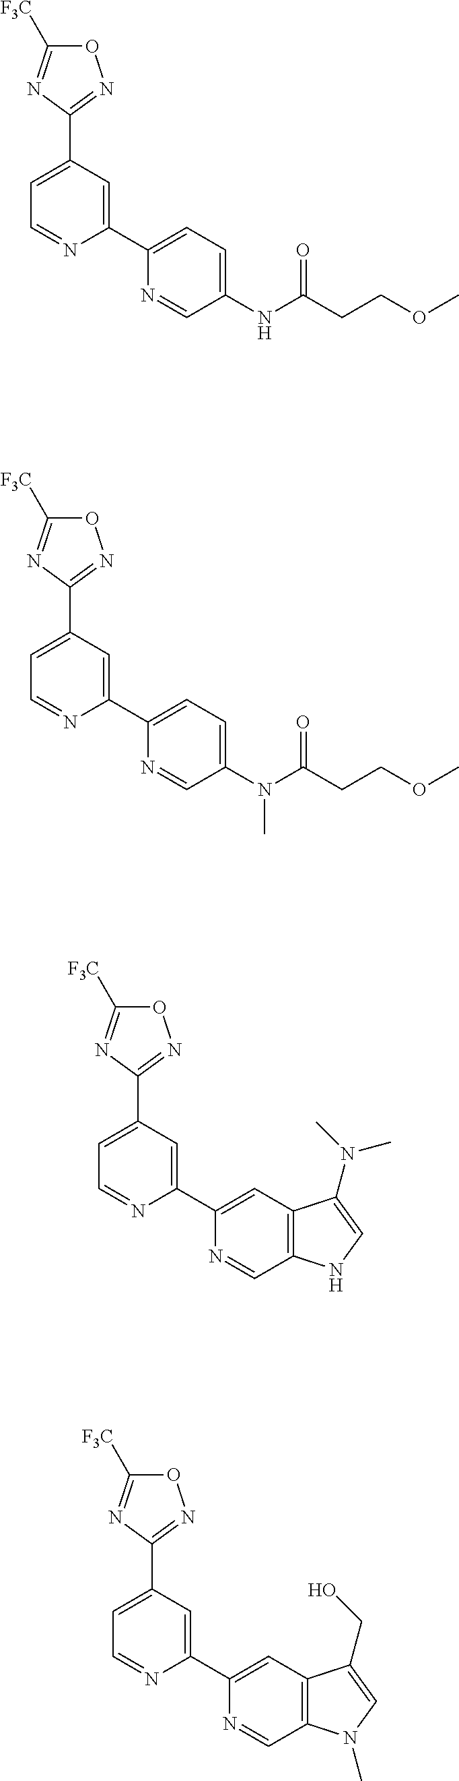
N1=CC(NC(CCOC)=O)=CC=C1C1=CC(C2=NOC([F3C])=N2)=CC=N1.N1=CC2=C(C=C1C1=CC(C3=NOC([F3C])=N3)=CC=N1)C(N(C)C)=CN2.N1=CC(N(C(CCOC)=O)C)=CC=C1C1=CC(C2=NOC([F3C])=N2)=CC=N1.N1=CC2=C(C=C1C1=CC(C3=NOC([F3C])=N3)=CC=N1)C(CO)=CN2C
